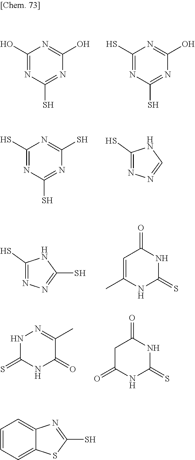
C1(O)=NC(S)=NC(O)=N1.C1(S)=NC(S)=NC(O)=N1.C1(S)=NC(S)=NC(S)=N1.C1(S)=NN=CN1.C1(S)=NN=C(S)N1.C1(C)=CC(=O)NC(=S)N1.C1(=S)NN=C(C)C(=O)N1.C1(=O)CC(=O)NC(=S)N1.C1=CC=C2C(=C1)N=C(S)S2
